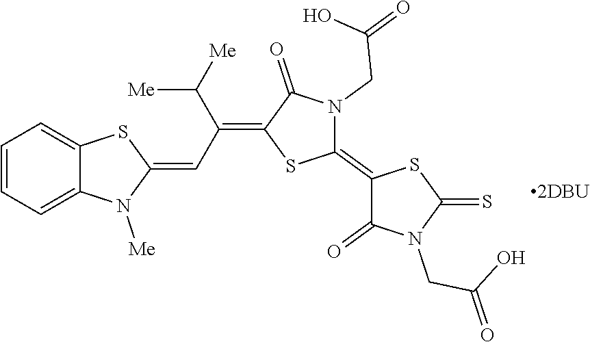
C1=CC=C2C(=C1)SC(=CC(C([Me])[Me])=C1C(=O)N(CC(=O)O)C(=C3C(=O)N(CC(O)=O)C(=S)S3)S1)N2[Me]
